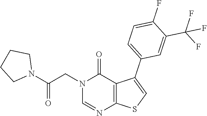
N1=CN(CC(N2CCCC2)=O)C(=O)C2=C1SC=C2C1=CC=C(F)C(C(F)(F)F)=C1
